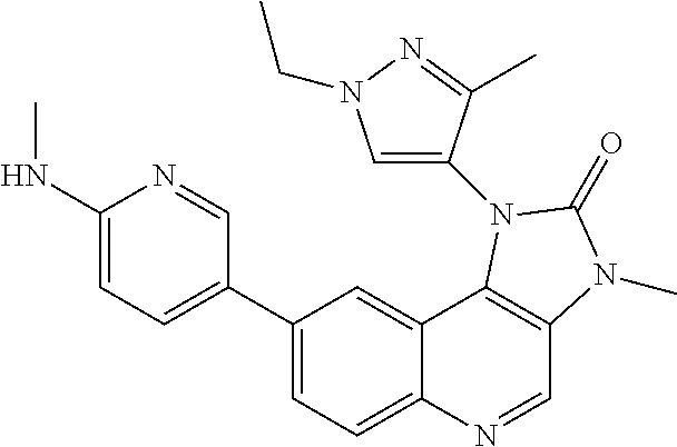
C1(NC)=CC=C(C2=CC=C3C(=C2)C2=C(C=N3)N(C)C(=O)N2C2=CN(CC)N=C2C)C=N1
